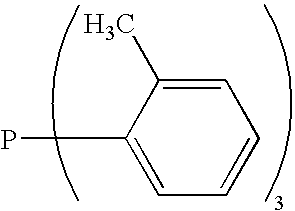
C1=CC=C(C)C(P)=C1
